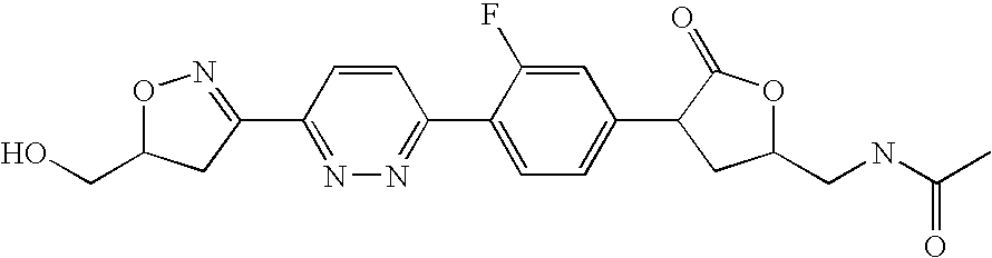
O1C(CO)CC(C2=NN=C(C3=CC=C(C4C(=O)OC(CNC(C)=O)C4)C=C3F)C=C2)=N1
